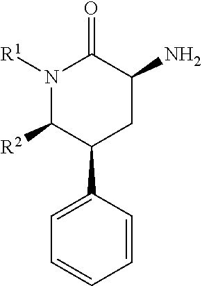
N1([R1])C([R2])C(C2=CC=CC=C2)CC(N)C1=O
